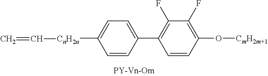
C1([CnH2n]C=C)=CC=C(C2=C(F)C(F)=C(O[CmH2m+1])C=C2)C=C1
